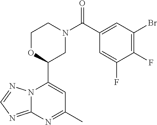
N12C(=NC=N1)N=C(C)C=C2C1CN(C(=O)C2=CC(Br)=C(F)C(F)=C2)CCO1
